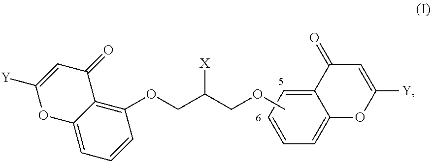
C1(OCC(COC)[X])=C2C(=CC=C1)OC([Y])=CC2=O.C12=CC=CC=C1OC([Y])=CC2=O
